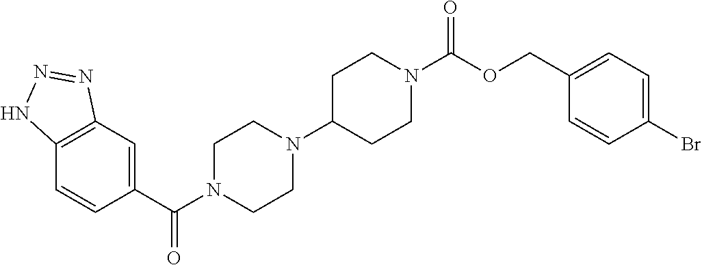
C1(C(N2CCN(C3CCN(C(OCC4=CC=C(Br)C=C4)=O)CC3)CC2)=O)=CC2=C(C=C1)NN=N2
